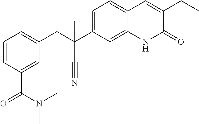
O=C(C1=CC(CC(C#N)(C2=CC=C3C(=C2)NC(=O)C(CC)=C3)C)=CC=C1)N(C)C
